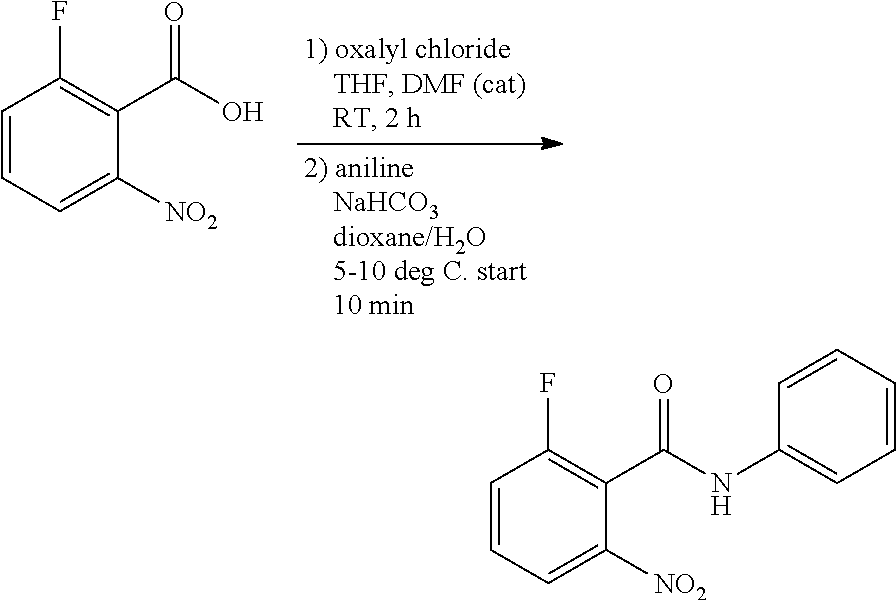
C1=CC=C([NO2])C(C(O)=O)=C1F.C1=CC=C([NO2])C(C(NC2=CC=CC=C2)=O)=C1F
